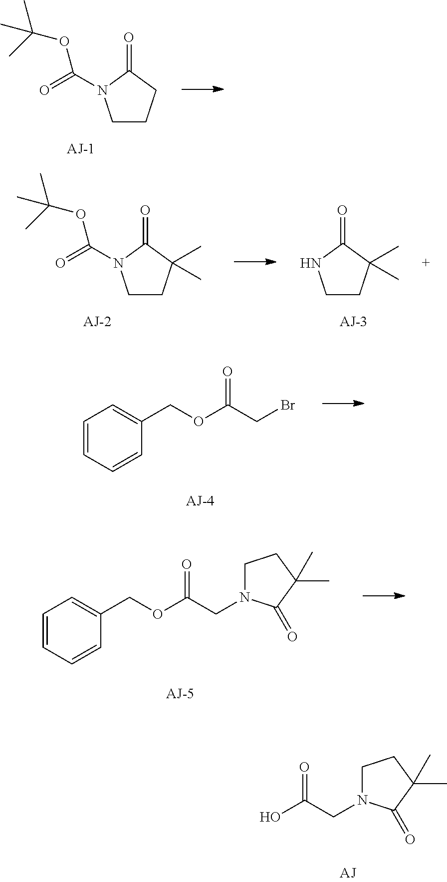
C1CCC(=O)N1C(=O)OC(C)(C)C.C1CC(C)(C)C(=O)N1C(=O)OC(C)(C)C.C1CC(C)(C)C(=O)N1.C1=CC=CC(COC(CBr)=O)=C1.C1=CC=CC(COC(CN2CCC(C)(C)C2=O)=O)=C1.OC(CN1CCC(C)(C)C1=O)=O
